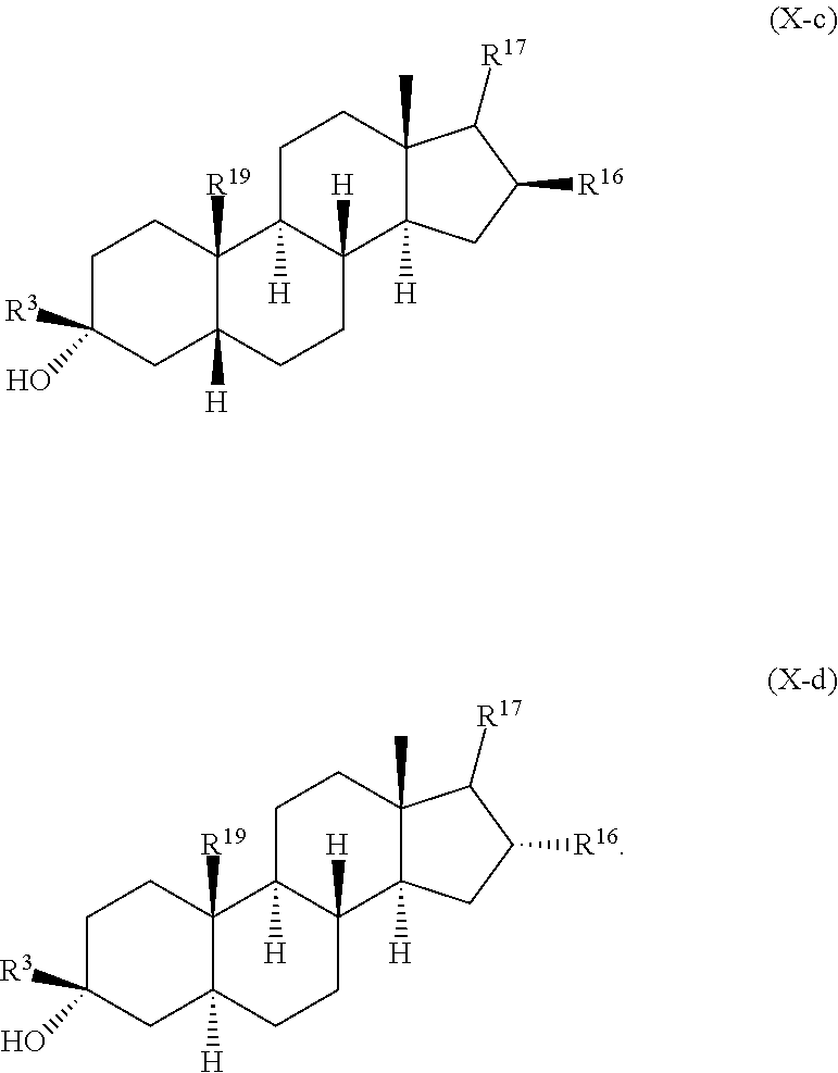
C1C(O)([R3])CC2([H])C([R19])(C1)C1([H])C([H])(CC2)C2([H])C(C)(CC1)C([R17])C([R16])C2.C1C(O)([R3])CC2([H])C([R19])(C1)C1([H])C([H])(CC2)C2([H])C(C)(CC1)C([R17])C([R16])C2
